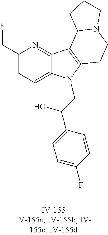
C1(CF)=CC=C2C(=N1)C1=C(N2CC(C2=CC=C(F)C=C2)O)CCN2C1CCC2
